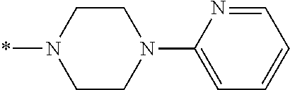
C1CN(C2=CC=CC=N2)CCN1*
